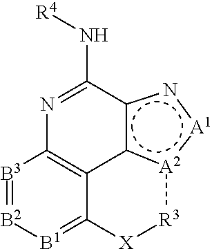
[B3]1=[B2][B1]=C2C3=C1N=C(N[R4])c1c3[A2](:[A1]n1)[R3][X]2
